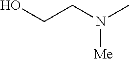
OCCN(C)[Me]
